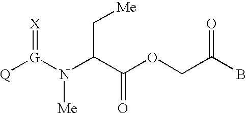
[Q][G](N(C(C(OCC(B)=O)=O)C[Me])[Me])=[X]
